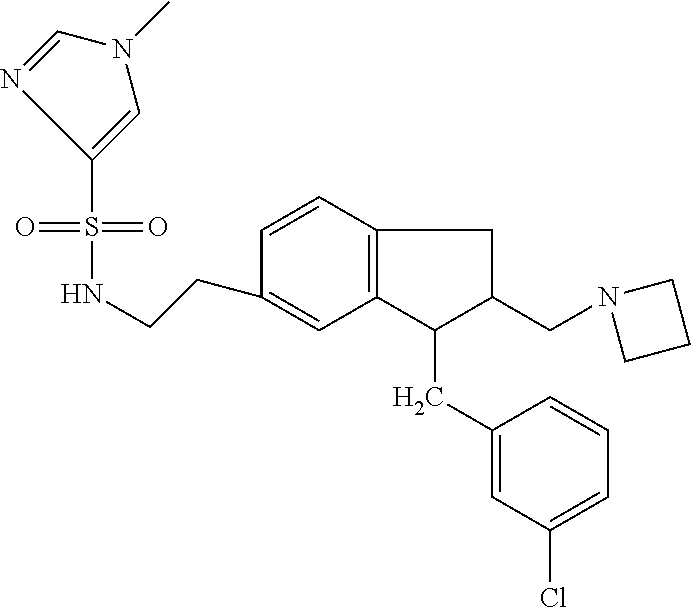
S(=O)(=O)(C1=CN(C)C=N1)NCCC1=CC2=C(C=C1)CC(CN1CCC1)C2CC1=CC(Cl)=CC=C1
